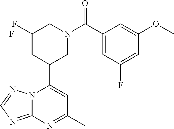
N12C(=NC=N1)N=C(C)C=C2C1CN(C(=O)C2=CC(F)=CC(OC)=C2)CC(F)(F)C1
